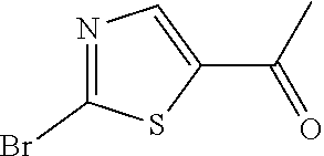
N1=C(Br)SC(C(C)=O)=C1
